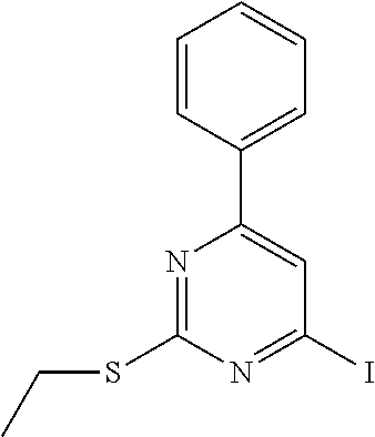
C1(C2=CC(I)=NC(SCC)=N2)=CC=CC=C1
